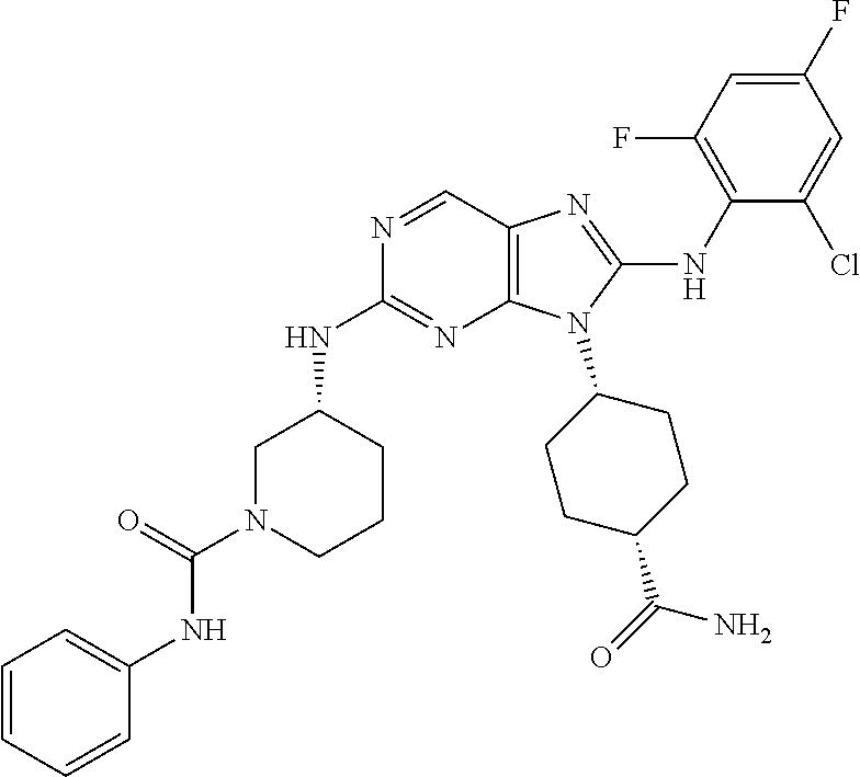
N1=CC2=C(N=C1NC1CN(C(=O)NC3=CC=CC=C3)CCC1)N(C1CCC(C(=O)N)CC1)C(NC1=C(F)C=C(F)C=C1Cl)=N2
